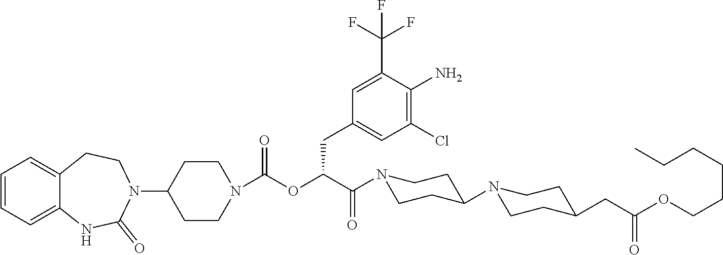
C1=CC=C2C(=C1)CCN(C1CCN(C(OC(C(N3CCC(N4CCC(CC(=O)OCCCCCC)CC4)CC3)=O)CC3=CC(Cl)=C(N)C(C(F)(F)F)=C3)=O)CC1)C(=O)N2
